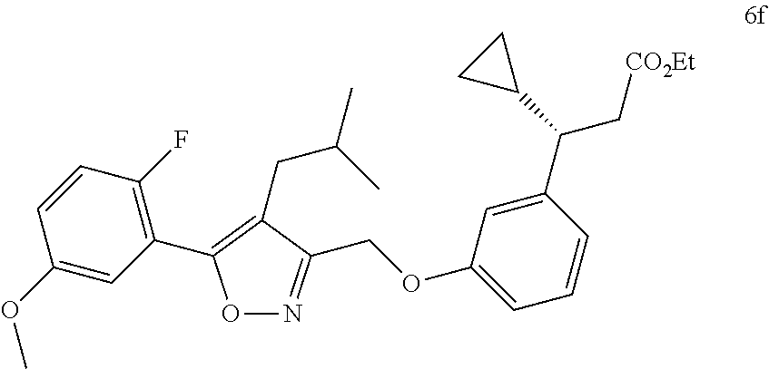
O1N=C(COC2=CC=CC(C(C[CO2Et])C3CC3)=C2)C(CC(C)C)=C1C1=C(F)C=CC(OC)=C1
